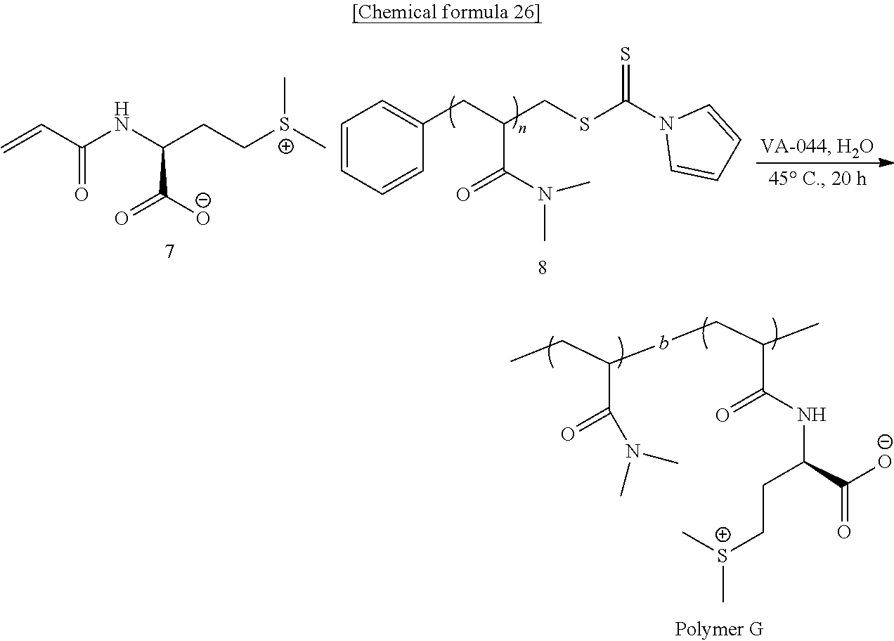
C1=CC=CC(CC(CSC(N2C=CC=C2)=S)C(N(C)C)=O)=C1.C=CC(NC(CC[S+](C)C)C([O-])=O)=O.CCC(C(=O)N(C)C)bCC(C)C(NC(C(=O)[O-])CC[S+](C)C)=O
